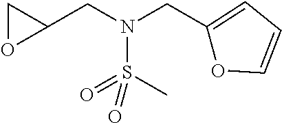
C1(CN(S(C)(=O)=O)CC2CO2)=CC=CO1
